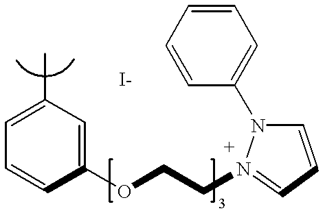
C1=C(C)C=C(OCCN2=CC=CN2C2=CC=CC=C2)C=C1
